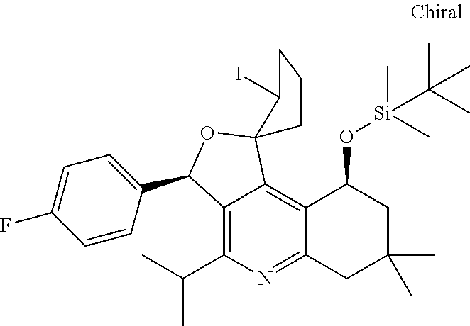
C1=CC(C2C3=C(C(C)C)N=C4C(=C3C3(O2)CCCC3I)C(O[Si](C)(C)C(C)(C)C)CC(C)(C)C4)=CC=C1F
